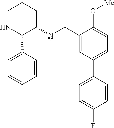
C1NC(C2=CC=CC=C2)C(NCC2=CC(C3=CC=C(F)C=C3)=CC=C2O[Me])CC1
